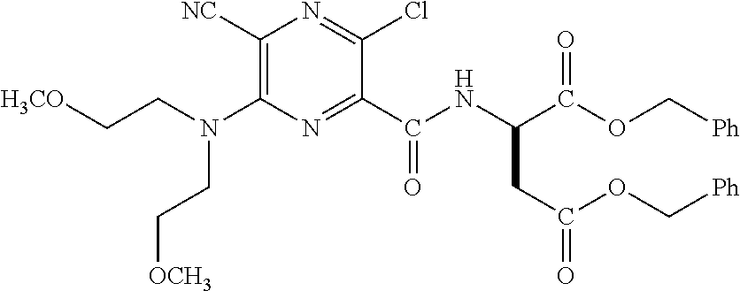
C1([NC])=C(N(CC[H3CO])CC[OCH3])N=C(C(NC(C(OC[Ph])=O)CC(=O)OC[Ph])=O)C(Cl)=N1
